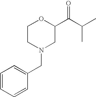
C1=CC=CC(CN2CC(C(C(C)C)=O)OCC2)=C1
